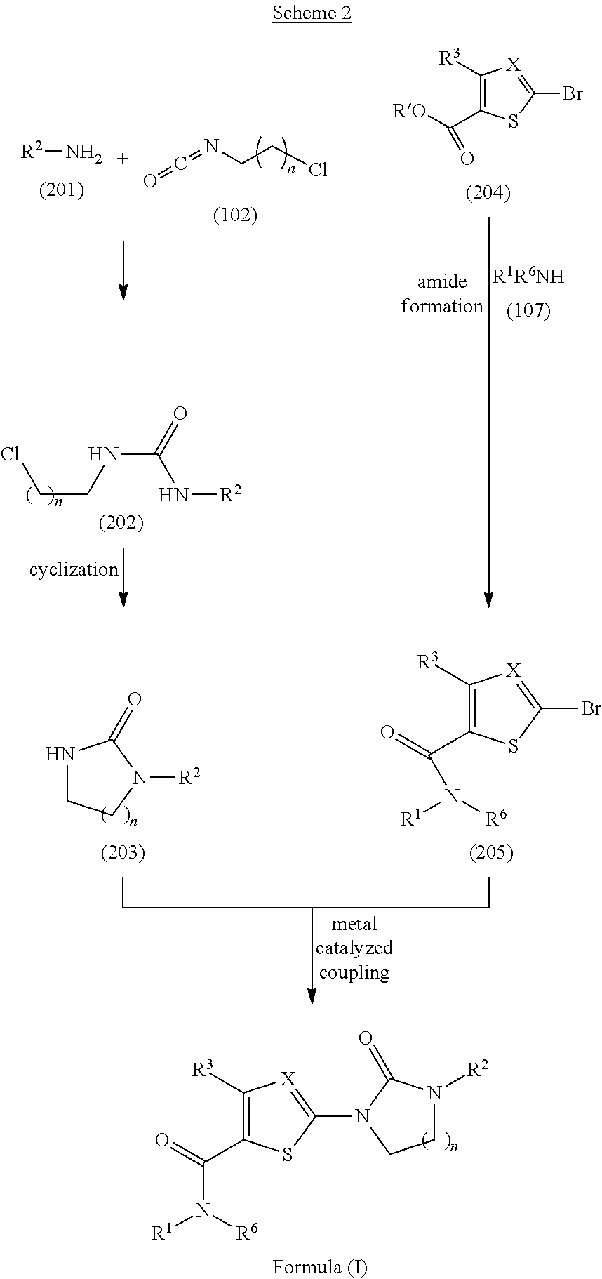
[R2]NC(=O)NCCCl.[R2]N.ClCCN=C=O.C1([R3])=C(C([RO])=O)SC(Br)=[X]1.[R1R6NH].C1([R3])=C(C(=O)N([R1])[R6])SC(N2CCN([R2])C2=O)=[X]1.C1([R3])=C(C(=O)N([R6])[R1])SC(Br)=[X]1.N1CCN([R2])C1=O
